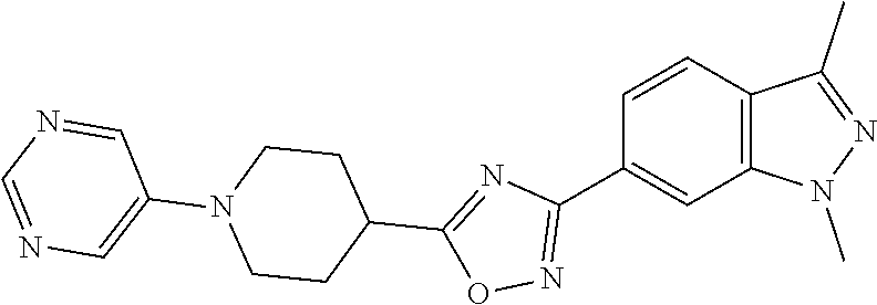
C1=CC2=C(C=C1C1=NOC(C3CCN(C4=CN=CN=C4)CC3)=N1)N(C)N=C2C
